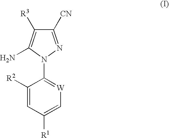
C1([CN])=NN(C2=[W]C=C([R1])C=C2[R2])C(N)=C1[R3]
